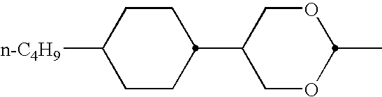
C1CC([n-C4H9])CCC1C1COC(C)OC1
